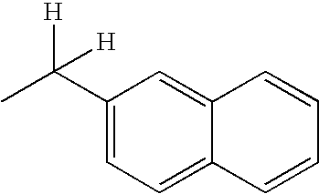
C1(C(C)([H])[H])=CC=C2C(=C1)C=CC=C2
